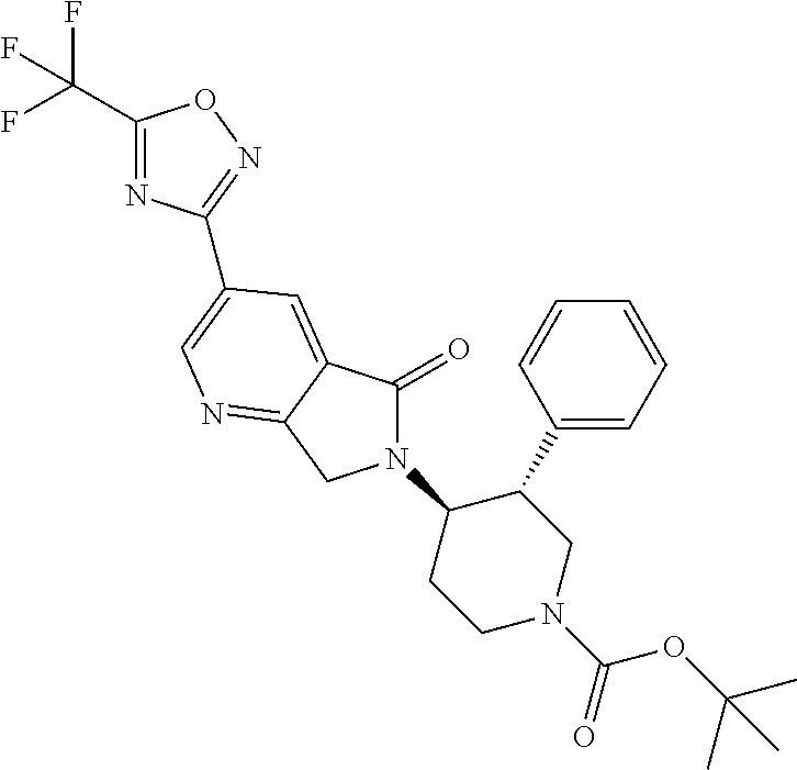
C1(C(F)(F)F)=NC(C2=CN=C3C(=C2)C(=O)N(C2CCN(C(OC(C)(C)C)=O)CC2C2=CC=CC=C2)C3)=NO1
